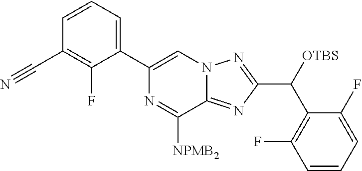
C1(C2=CC=CC(C#N)=C2F)=CN2C(=NC(C([OTBS])C3=C(F)C=CC=C3F)=N2)C([NPMB2])=N1
